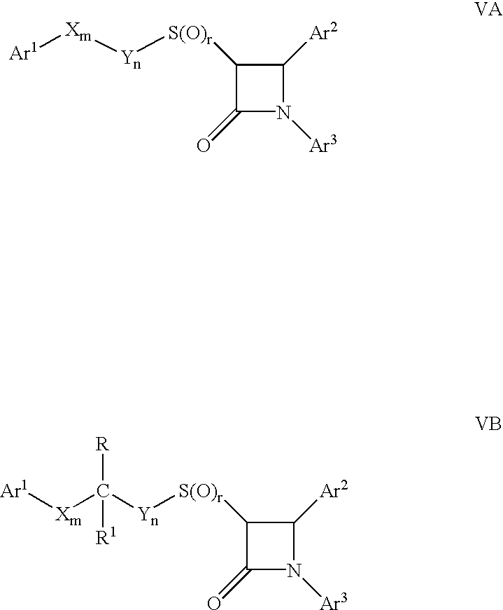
[Xm]([Ar1])C([Yn][S(O)r]C1C(=O)N([Ar3])C1[Ar2])([R])[R1].C1(=O)N([Ar3])C([Ar2])C1[S(O)r][Yn][Xm][Ar1]
